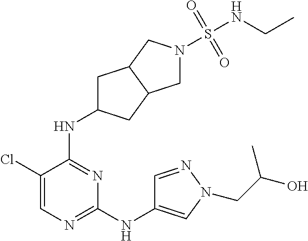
C1(Cl)=CN=C(NC2=CN(CC(O)C)N=C2)N=C1NC1CC2C(C1)CN(S(NCC)(=O)=O)C2
